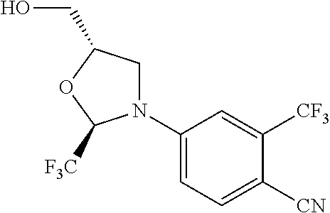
C1(N2CC(CO)OC2[F3C])=CC=C([CN])C([CF3])=C1
